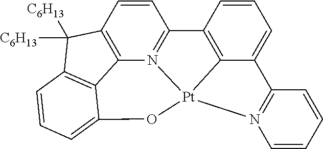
C1=CC2=C3N4=C1C1=C5C(=CC=C1)C1=N(C=CC=C1)[Pt]45OC1=CC=CC(=C31)C2([C6H13])[C6H13]
